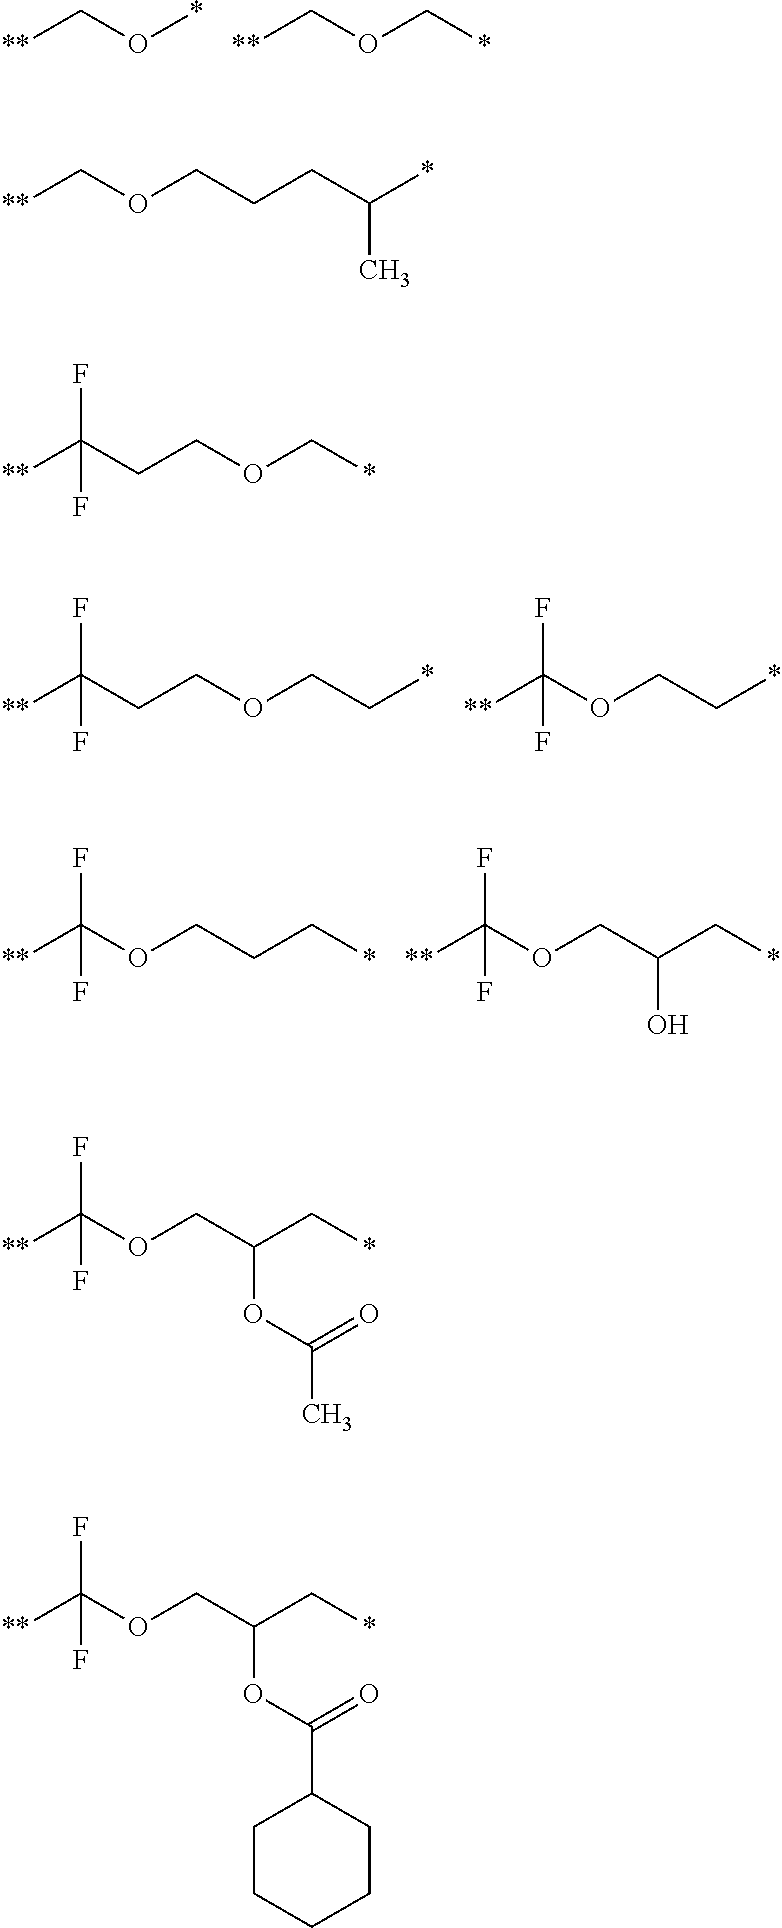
[**]CO*.[**]COC*.[**]C(CCOCC*)(F)F.[**]C(OCC*)(F)F.[**]C(OCCC*)(F)F.[**]C(OCC(C*)O)(F)F.[**]COCCCC(*)C.[**]C(CCOC*)(F)F.[**]C(OCC(C*)OC(C)=O)(F)F.[**]C(OCC(C*)OC(C1CCCCC1)=O)(F)F
